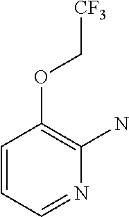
C1=NC(N)=C(OC[CF3])C=C1
